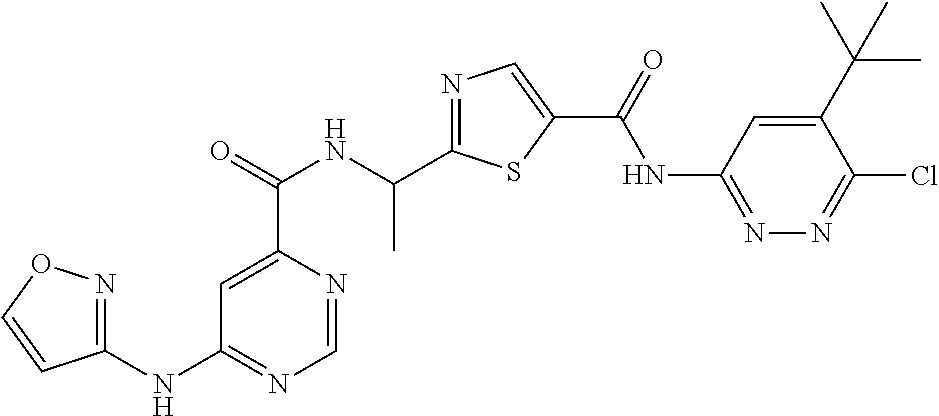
C1=NC(C(=O)NC(C2=NC=C(C(=O)NC3=NN=C(Cl)C(C(C)(C)C)=C3)S2)C)=CC(NC2=NOC=C2)=N1
